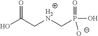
OC(C[H2N]CP(O)(=O)[O-])=O
